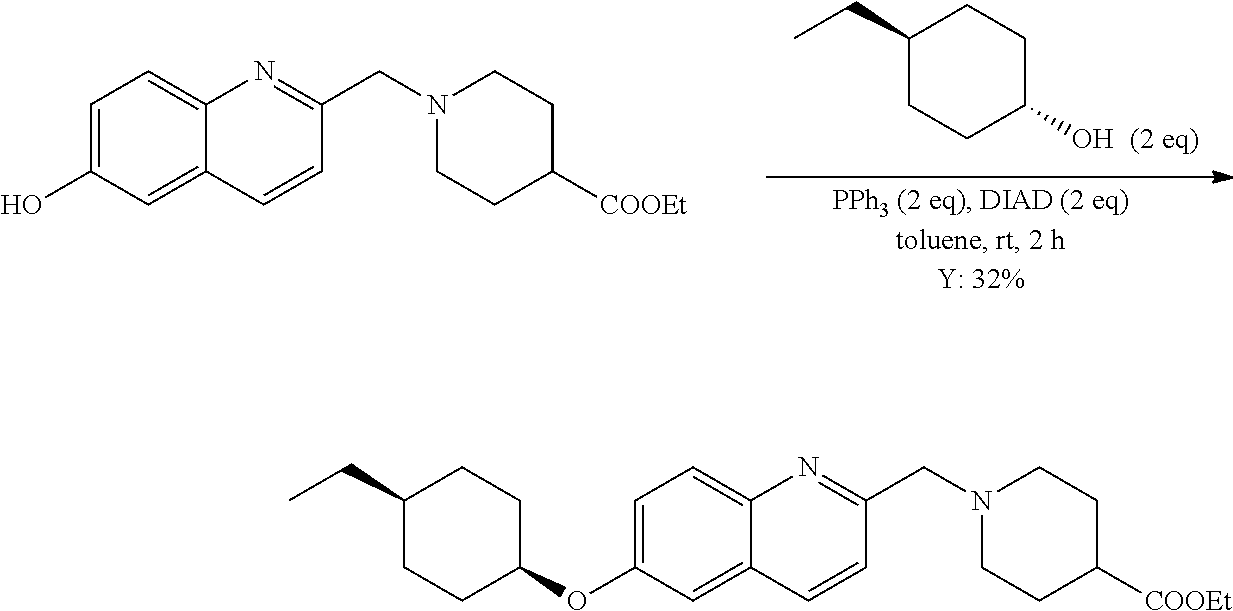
C1=C(O)C=C2C(=C1)N=C(CN1CCC([COOEt])CC1)C=C2.OC1CCC(CC)CC1.C1=C(OC2CCC(CC)CC2)C=C2C(=C1)N=C(CN1CCC([COOEt])CC1)C=C2
